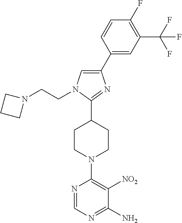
C1(C2CCN(C3=C([NO2])C(N)=NC=N3)CC2)=NC(C2=CC(C(F)(F)F)=C(F)C=C2)=CN1CCN1CCC1
